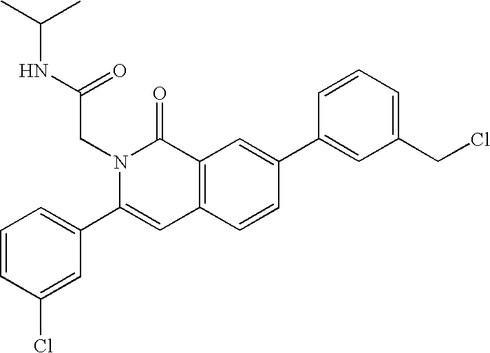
C1=CC(Cl)=CC(C2=CC3=C(C(=O)N2CC(=O)NC(C)C)C=C(C2=CC(CCl)=CC=C2)C=C3)=C1
